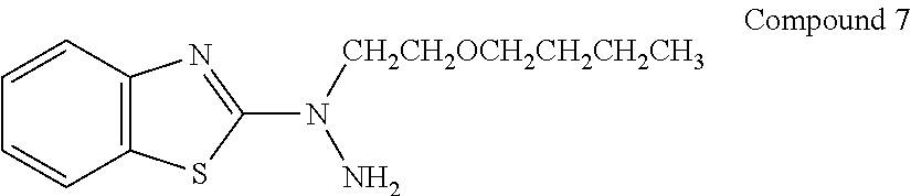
C12=C(C=CC=C1)N=C(N([CH2CH2OCH2CH2CH2CH3])N)S2
